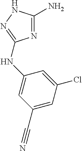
N1=C(N)NN=C1NC1=CC(C#N)=CC(Cl)=C1
